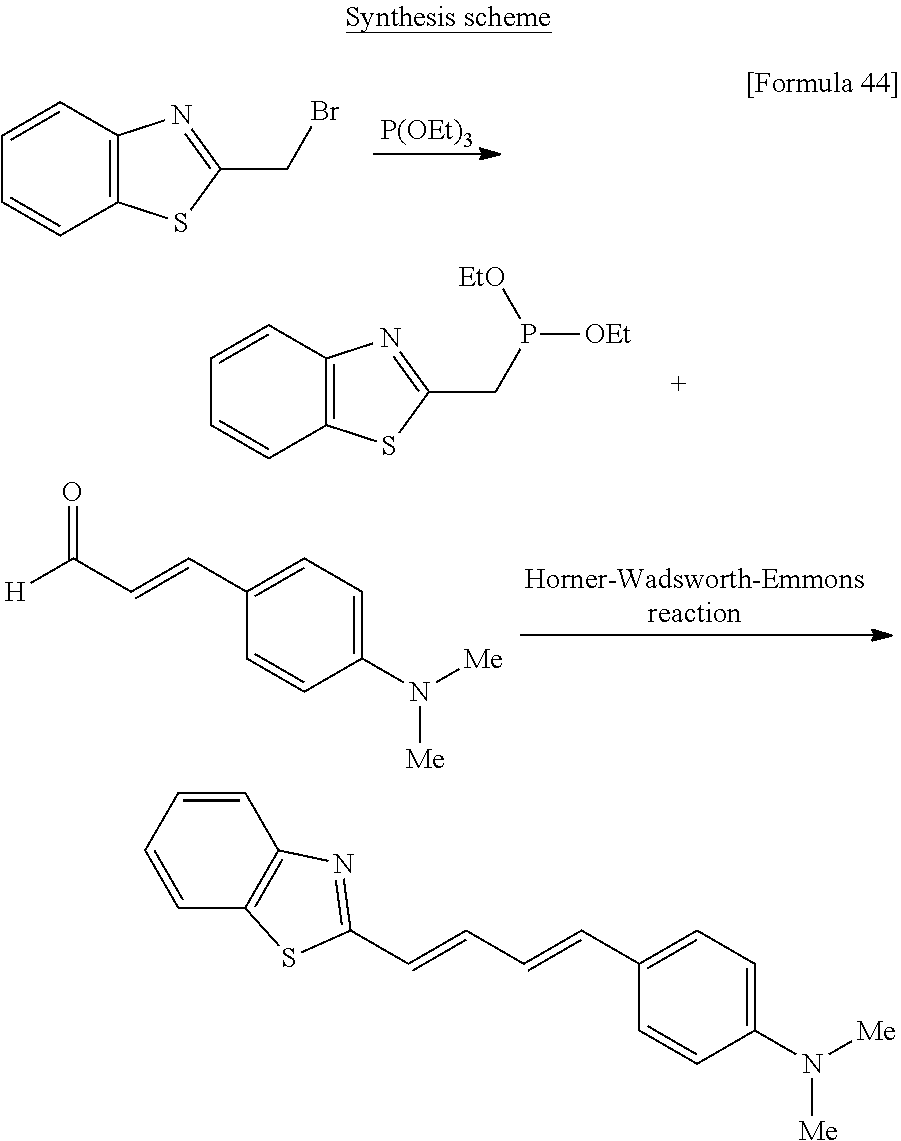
[P(OEt)3].C12=C(C=CC=C1)N=C(CBr)S2.C12=C(C=CC=C1)N=C(CP([EtO])[OEt])S2.C1(N([Me])[Me])=CC=C(C=CC([H])=O)C=C1.C1(N([Me])[Me])=CC=C(C=CC=CC2=NC3=C(S2)C=CC=C3)C=C1
